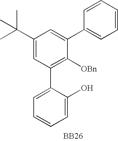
C1(C(C)(C)C)=CC(C2=CC=CC=C2O)=C([OBn])C(C2=CC=CC=C2)=C1.[BB26]
